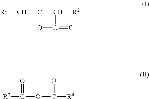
[R1]C=C1C([R2])C(=O)O1.[R3]C(OC([R4])=O)=O
